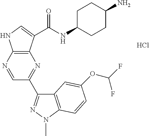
C12=C(N=CC(C3=NN(C)C4=C3C=C(OC(F)F)C=C4)=N1)NC=C2C(NC1CCC(N)CC1)=O.Cl
